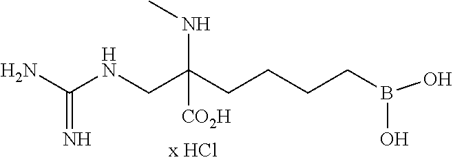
CNC([CO2H])(CNC(N)=N)CCCCB(O)O
